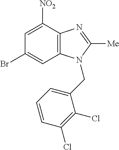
BrC1=CC2=C(C([NO2])=C1)N=C([Me])N2CC1=CC=CC(Cl)=C1Cl
